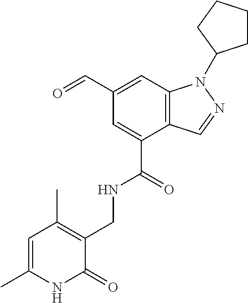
C1(C=O)=CC2=C(C(C(=O)NCC3=C(C)C=C(C)NC3=O)=C1)C=NN2C1CCCC1
